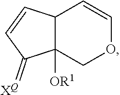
C12([OR1])C(C=COC1)C=CC2=[XQ]
